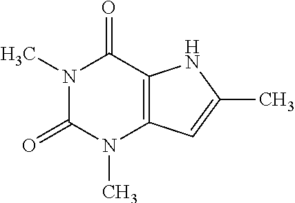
N1(C)C(=O)N(C)C2=C(C1=O)NC(C)=C2
